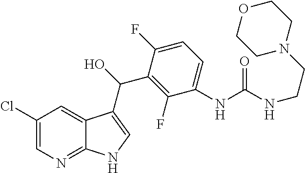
C1(Cl)=CN=C2C(=C1)C(C(C1=C(F)C(NC(NCCN3CCOCC3)=O)=CC=C1F)O)=CN2
